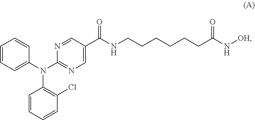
C1(N(C2=NC=C(C(NCCCCCCC(N[OH])=O)=O)C=N2)C2=C(Cl)C=CC=C2)=CC=CC=C1
